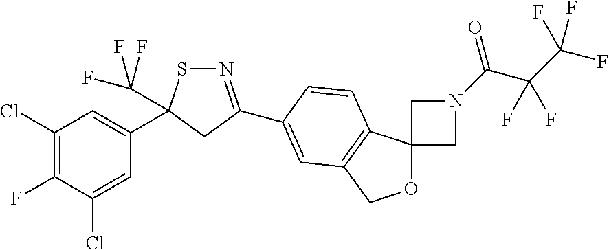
N1=C(C2=CC3=C(C4(OC3)CN(C(C(C(F)(F)F)(F)F)=O)C4)C=C2)CC(C2=CC(Cl)=C(F)C(Cl)=C2)(C(F)(F)F)S1
